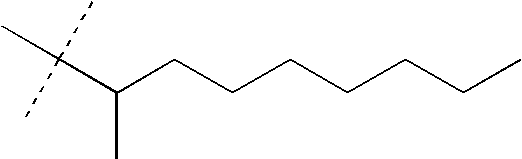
CC(C(CCCCCCC)C)(C)C
